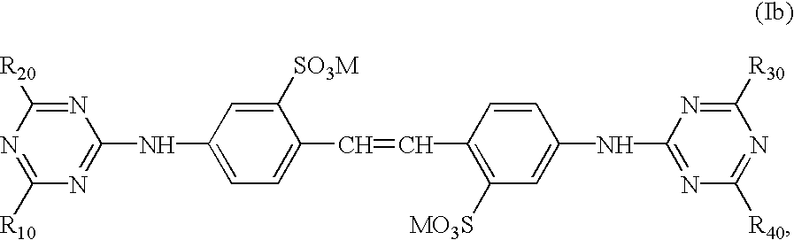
N1=C([R10])N=C(NC2=CC=C(C=CC3=C([MO3S])C=C(NC4=NC([R40])=NC([R30])=N4)C=C3)C([SO3M])=C2)N=C1[R20]
